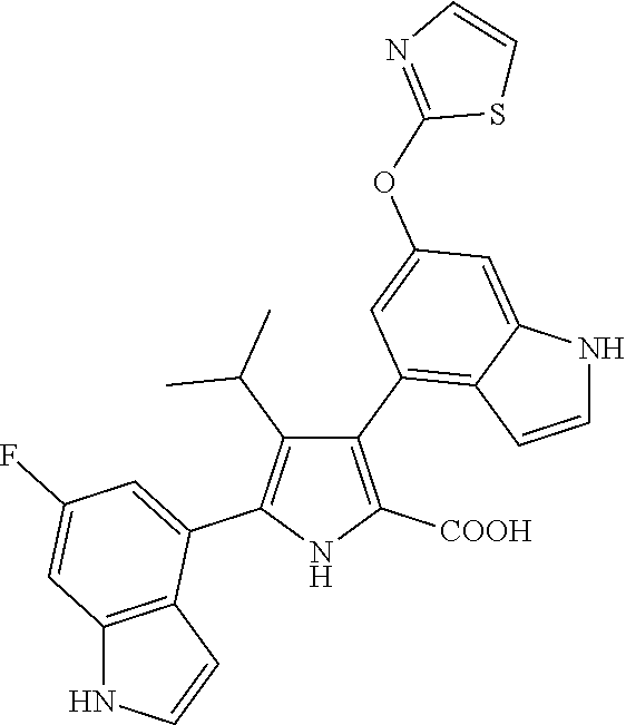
C1(C2=C3C(=CC(OC4=NC=CS4)=C2)NC=C3)=C([COOH])NC(C2=CC(F)=CC3=C2C=CN3)=C1C(C)C
